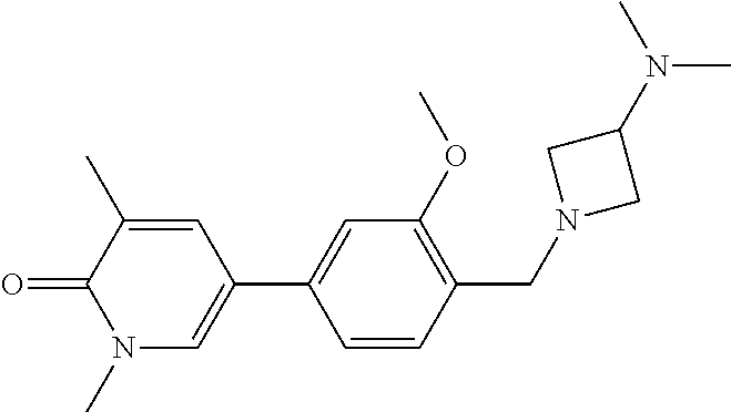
C1=CC(CN2CC(N(C)C)C2)=C(OC)C=C1C1=CN(C)C(=O)C(C)=C1
